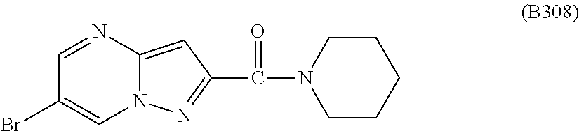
C12=CC(C(=O)N3CCCCC3)=NN1C=C(Br)C=N2
